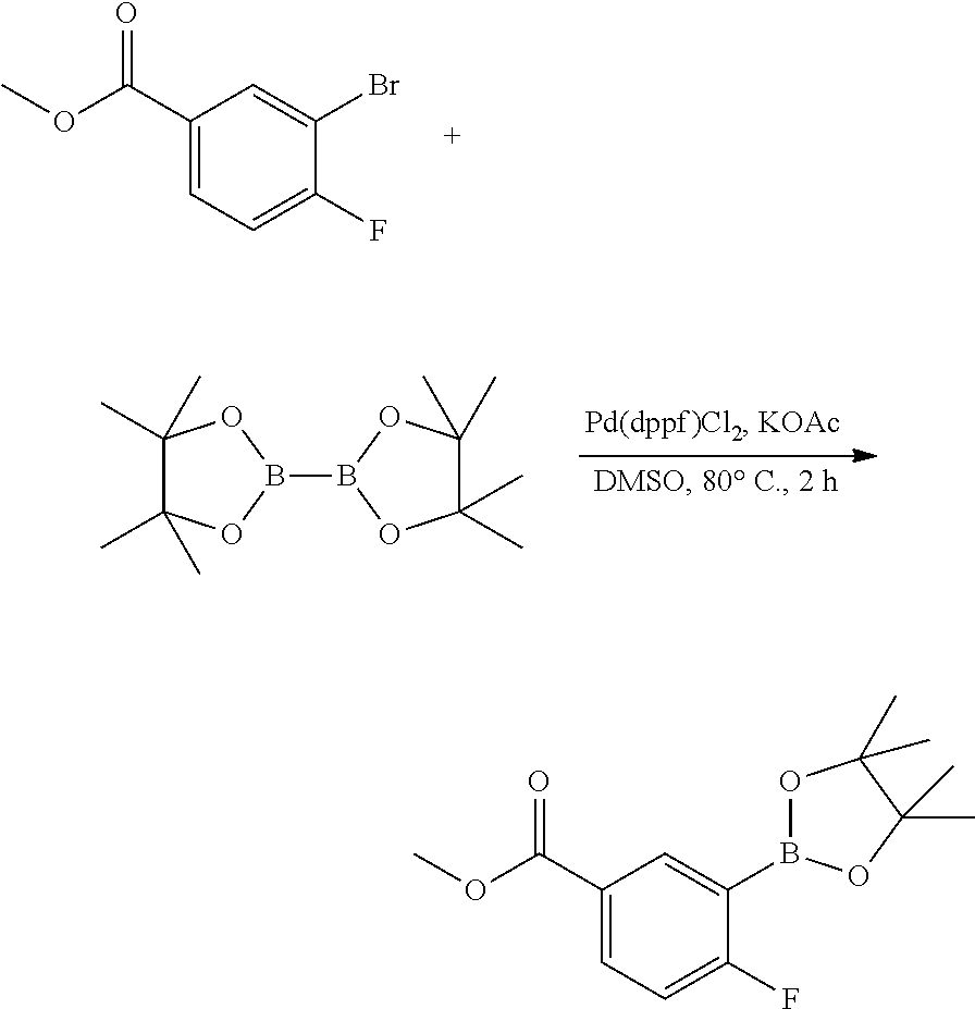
C1(C(OC)=O)=CC=C(F)C(Br)=C1.C1(C)(C)C(C)(C)OB(B2OC(C)(C)C(C)(C)O2)O1.C1(C(OC)=O)=CC=C(F)C(B2OC(C)(C)C(C)(C)O2)=C1
